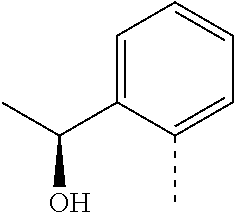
C1=C(C(C)O)C(C)=CC=C1
